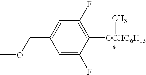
C1=C(F)C([OCHC6H13]C)=C(F)C=C1COC
